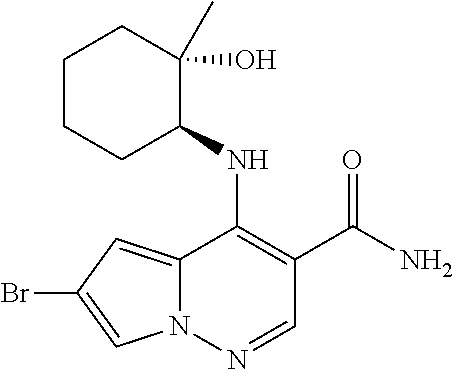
N(C1=C(C(N)=O)C=NN2C1=CC(Br)=C2)C1C(O)(C)CCCC1
